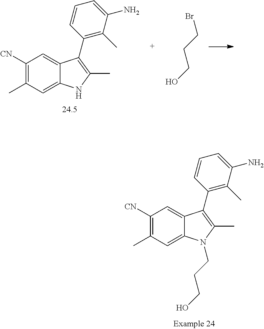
C1([CN])=C(C)C=C2C(=C1)C(C1=C(C)C(N)=CC=C1)=C(C)N2.BrCCCO.C1([CN])=C(C)C=C2C(=C1)C(C1=C(C)C(N)=CC=C1)=C(C)N2CCCO
